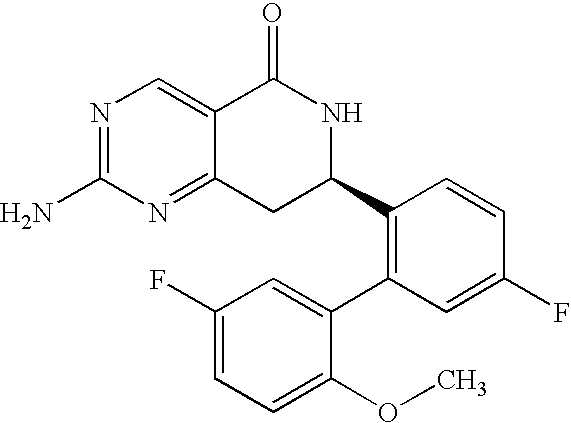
N1=C(N)N=C2C(=C1)C(=O)NC(C1=C(C3=CC(F)=CC=C3OC)C=C(F)C=C1)C2
